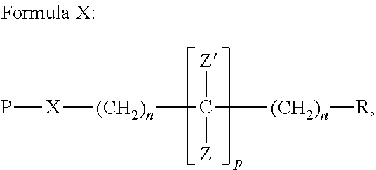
[(CH2)n](C([(CH2)n][R])([Z])[Z])[X]P
